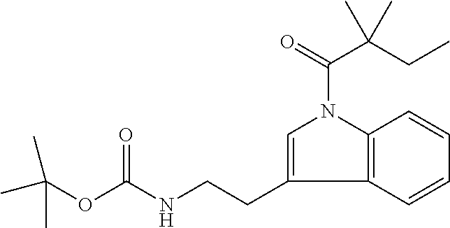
O(C(NCCC1=CN(C(=O)C(CC)(C)C)C2=C1C=CC=C2)=O)C(C)(C)C
